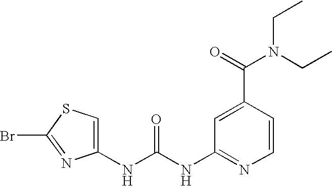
BrC1=NC(NC(NC2=NC=CC(C(N(CC)CC)=O)=C2)=O)=CS1
